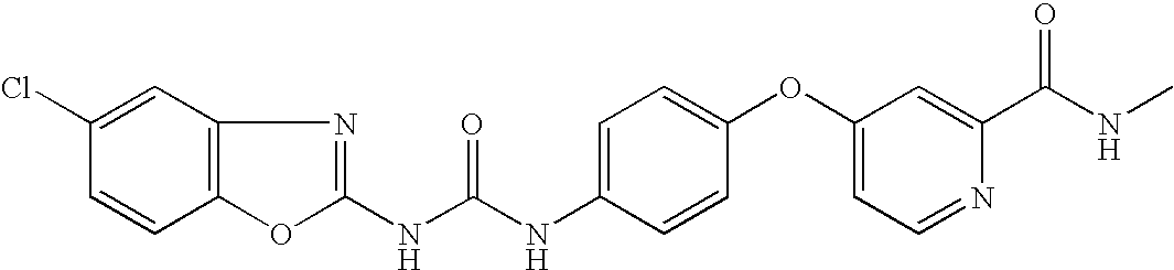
C12=C(OC(NC(NC3=CC=C(OC4=CC=NC(C(NC)=O)=C4)C=C3)=O)=N1)C=CC(Cl)=C2
